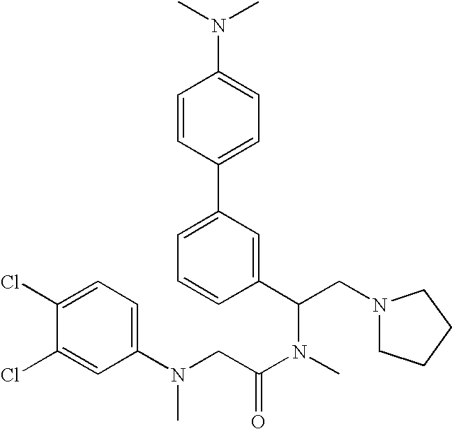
C1=CC(C2=CC=CC(C(CN3CCCC3)N(C(=O)CN(C)C3=CC=C(Cl)C(Cl)=C3)C)=C2)=CC=C1N(C)C
